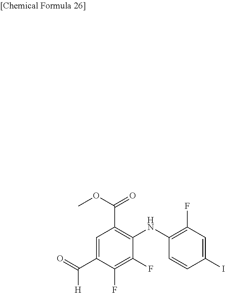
C1(F)=C(F)C(C([H])=O)=CC(C(OC)=O)=C1NC1=C(F)C=C(I)C=C1
